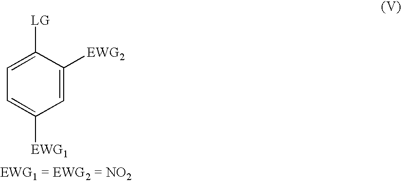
C1=C([EWG2])C([LG])=CC=C1[EWG1]
